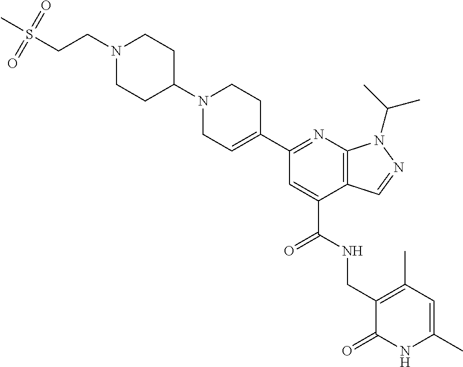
C1(C2=NC3=C(C(C(NCC4=C(C)C=C(C)NC4=O)=O)=C2)C=NN3C(C)C)=CCN(C2CCN(CCS(C)(=O)=O)CC2)CC1
